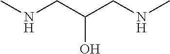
N(CC(CNC)O)C
